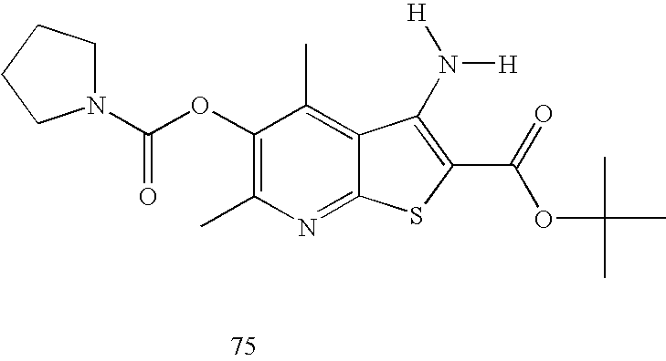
C1(OC(N2CCCC2)=O)=C(C)N=C2C(=C1C)C(N([H])[H])=C(C(OC(C)(C)C)=O)S2
